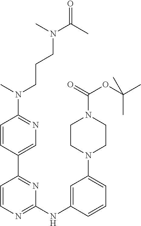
C1=CC(C2=NC(NC3=CC(N4CCN(C(OC(C)(C)C)=O)CC4)=CC=C3)=NC=C2)=CN=C1N(CCCN(C)C(=O)C)C
